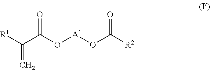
O=C(O[A1]OC([R2])=O)C([R1])=C
